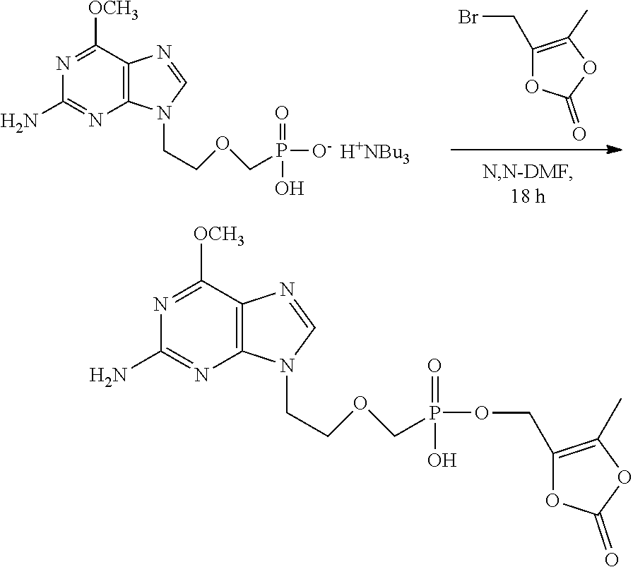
[H+NBu3].NC1=NC2=C(C([OCH3])=N1)N=CN2CCOCP([O-])(=O)O.BrCC1=C(C)OC(=O)O1.NC1=NC2=C(C([OCH3])=N1)N=CN2CCOCP(OCC1=C(C)OC(=O)O1)(=O)O
